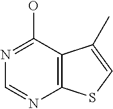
C12=C(C(O)=NC=N1)C(C)=CS2
